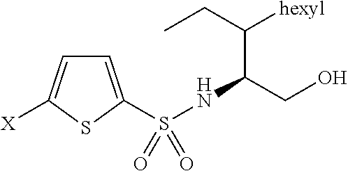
C1=C(S(NC(C(CC)[hexyl])CO)(=O)=O)SC([X])=C1
